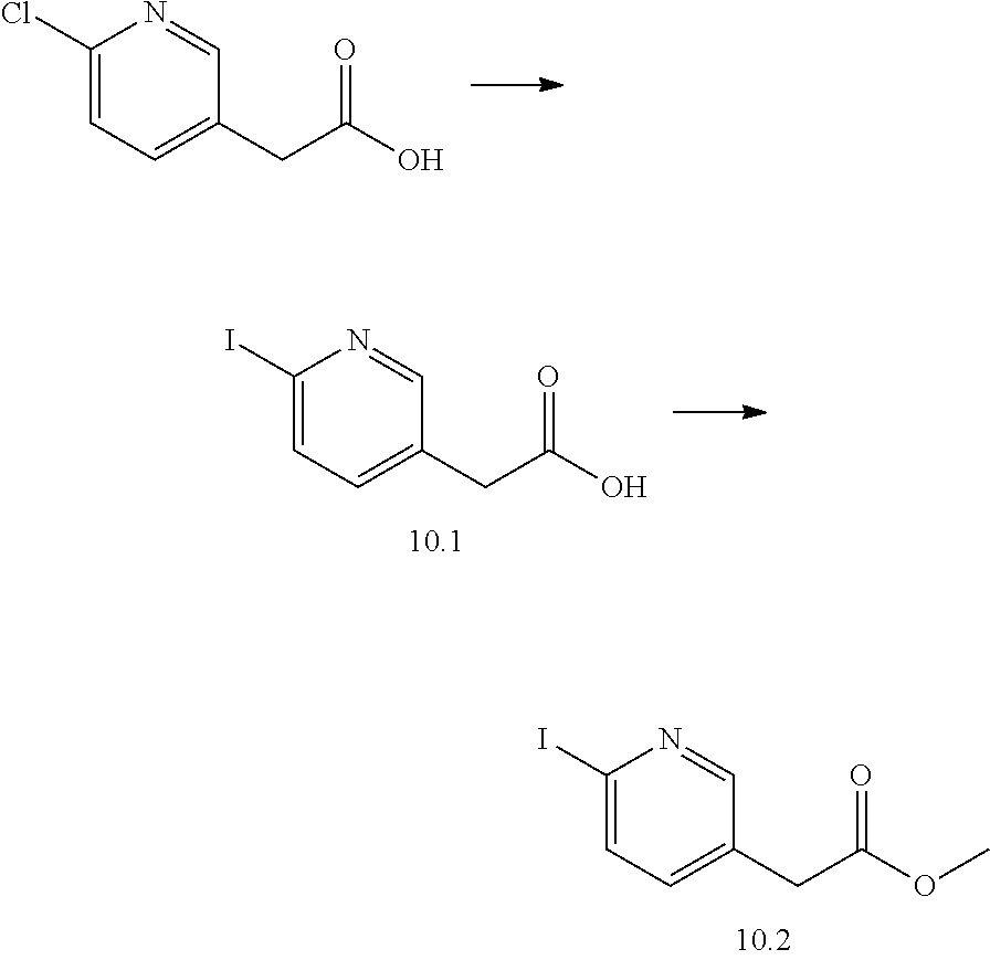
C1(Cl)=CC=C(CC(O)=O)C=N1.C1(I)=CC=C(CC(O)=O)C=N1.C1(I)=CC=C(CC(OC)=O)C=N1
